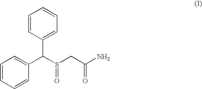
C1(C(S(CC(N)=O)=O)C2=CC=CC=C2)=CC=CC=C1
